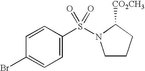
BrC1=CC=C(S(N2CCCC2[CO2CH3])(=O)=O)C=C1
